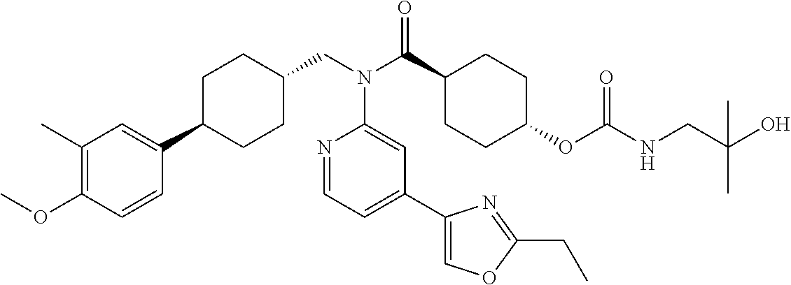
C1(C)=C(OC)C=CC(C2CCC(CN(C3=CC(C4=COC(CC)=N4)=CC=N3)C(=O)C3CCC(OC(=O)NCC(O)(C)C)CC3)CC2)=C1
